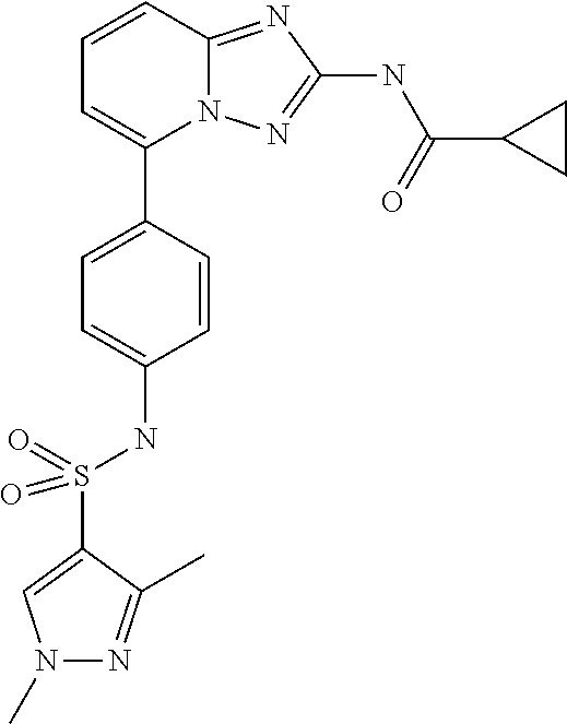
C1=CC2=NC(NC(C3CC3)=O)=NN2C(C2=CC=C(NS(C3=CN(C)N=C3C)(=O)=O)C=C2)=C1
